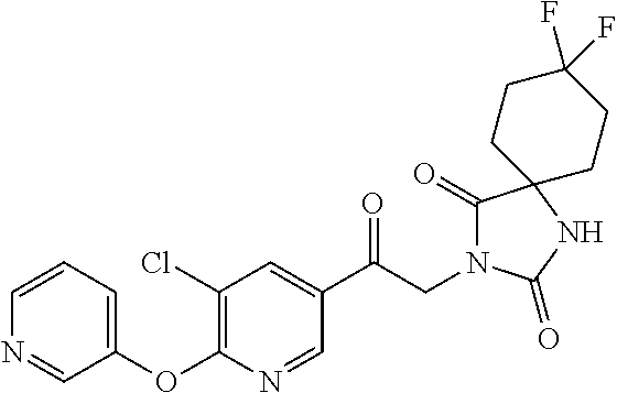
C1(C(CN2C(=O)C3(NC2=O)CCC(F)(F)CC3)=O)=CC(Cl)=C(OC2=CC=CN=C2)N=C1
